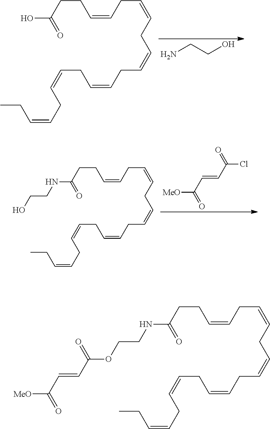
NCCO.OC(CCC=CCC=CCC=CCC=CCC=CCC=CCC)=O.[MeO]C(C=CC(=O)Cl)=O.N(C(CCC=CCC=CCC=CCC=CCC=CCC=CCC)=O)CCO.N(C(CCC=CCC=CCC=CCC=CCC=CCC=CCC)=O)CCOC(C=CC([MeO])=O)=O
